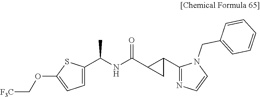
C(NC(=O)C1CC1C1=NC=CN1CC1=CC=CC=C1)(C)C1=CC=C(OC[F3C])S1
